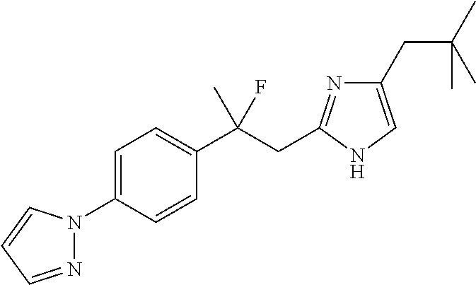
C1=C(N2N=CC=C2)C=CC(C(CC2=NC(CC(C)(C)C)=CN2)(C)F)=C1
